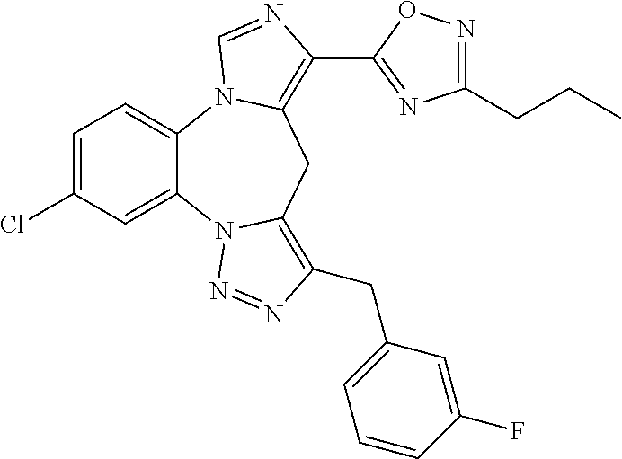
C1=C(Cl)C=C2C(=C1)N1C(=C(C3=NC(CCC)=NO3)N=C1)CC1=C(CC3=CC=CC(F)=C3)N=NN21
